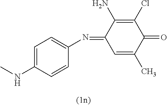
N(C1=CC=C(N=C2C=C(C)C(=O)C(Cl)=C2N)C=C1)C
